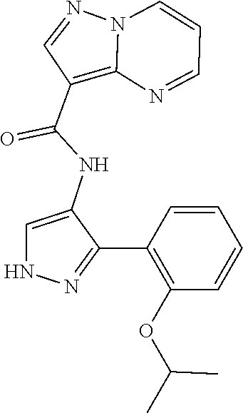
N12C(=C(C(NC3=CNN=C3C3=C(OC(C)C)C=CC=C3)=O)C=N1)N=CC=C2
